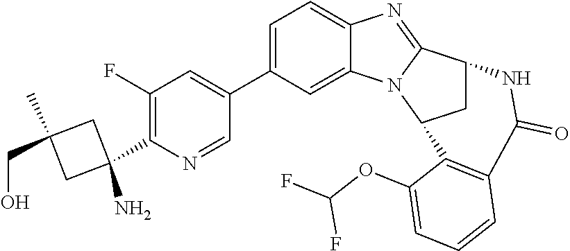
C1=NC(C2(N)CC(C)(CO)C2)=C(F)C=C1C1=CC=C2C(=C1)N1C(=N2)C2CC1C1=C(C(=O)N2)C=CC=C1OC(F)F
